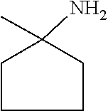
C1(C)(N)CCCC1
